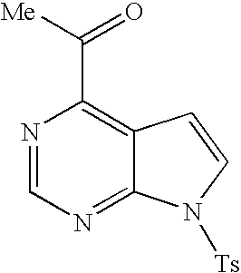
N1=CN=C2C(=C1C([Me])=O)C=CN2[Ts]
